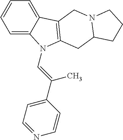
C1=C2C(=CC=C1)C1=C(CC3N(C1)CCC3)N2C=C(C1=CC=NC=C1)C
